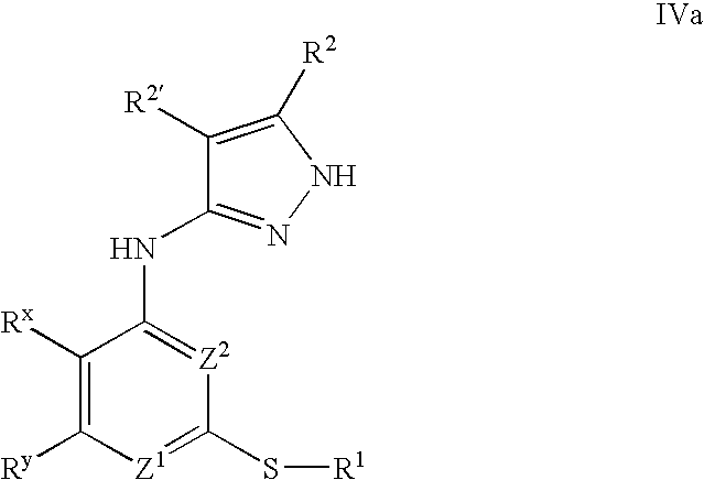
C1([R2])=C([R2])NN=C1NC1=[Z2]C(S[R1])=[Z1]C([Ry])=C1[Rx]
